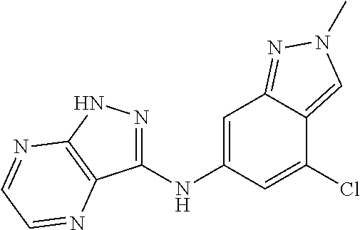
C1(NC2=CC3=NN(C)C=C3C(Cl)=C2)=NNC2=C1N=CC=N2
